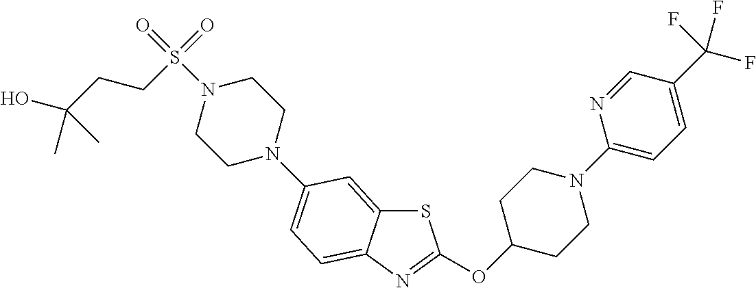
S1C2=CC(N3CCN(S(=O)(CCC(O)(C)C)=O)CC3)=CC=C2N=C1OC1CCN(C2=CC=C(C(F)(F)F)C=N2)CC1
